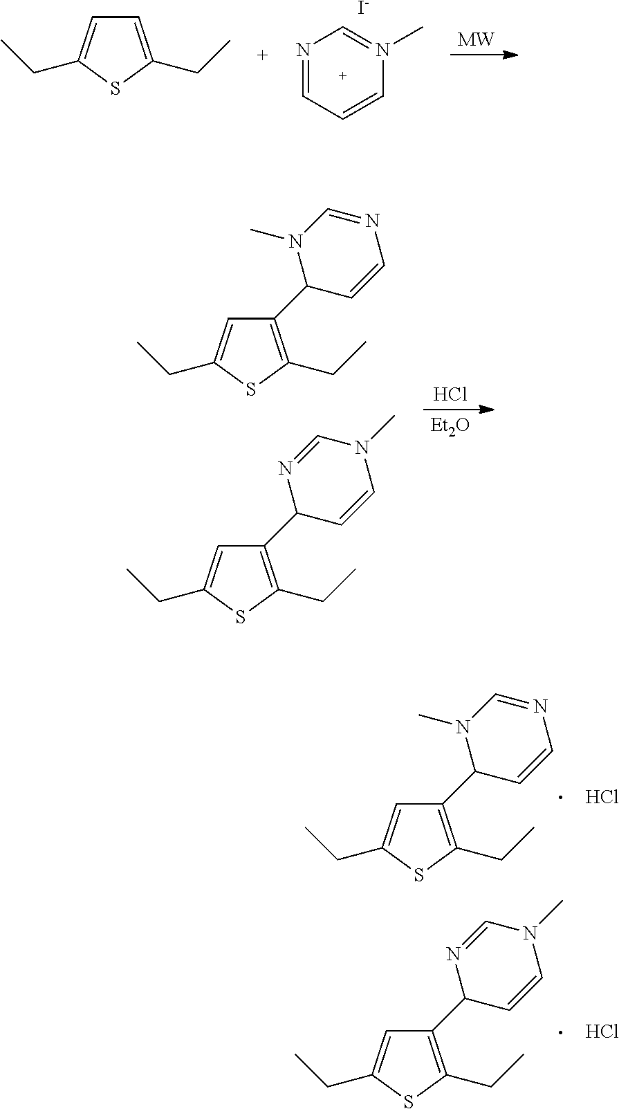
[MW].N1=CC=CN(C)=C1.[I-].C1=C(CC)SC(CC)=C1.[Et2O].Cl.C1(C2C=CN=CN2C)=C(CC)SC(CC)=C1.C1(C2C=CN(C)C=N2)=C(CC)SC(CC)=C1.C1(C2C=CN=CN2C)=C(CC)SC(CC)=C1.C1(C2C=CN(C)C=N2)=C(CC)SC(CC)=C1.Cl.Cl
